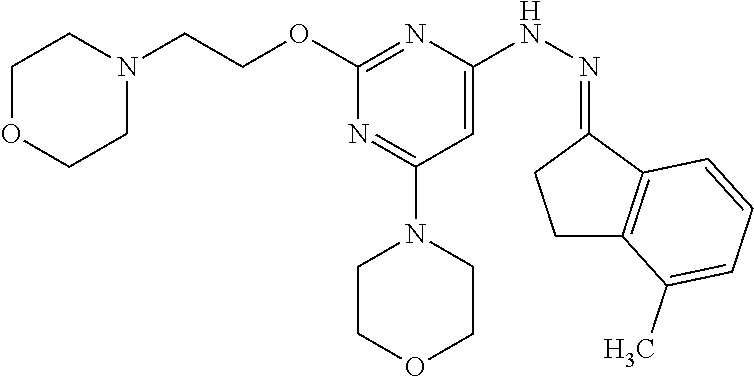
O(C1=NC(NN=C2CCC3=C2C=CC=C3C)=CC(N2CCOCC2)=N1)CCN1CCOCC1
